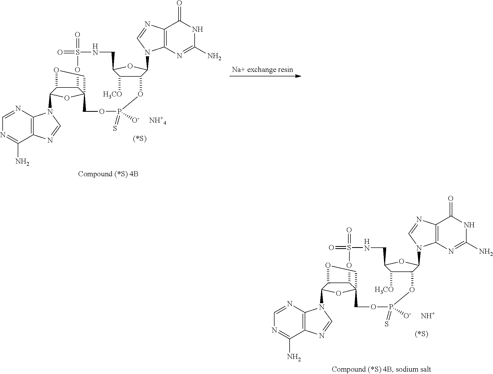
C12=C(N=C(N)NC1=O)N(C1C3C([H3CO])C(O1)CNS(=O)(=O)OC1C4C(N5C6=C(N=C5)C(N)=NC=N6)OC1(CO4)COP(=S)([O-     NH+4])O3)C=N2.C12=C(N=C(N)NC1=O)N(C1C3C([H3CO])C(O1)CNS(=O)(=O)OC1C4C(N5C6=C(N=C5)C(N)=NC=N6)OC1(CO4)COP(=S)([O-     NH+])O3)C=N2
